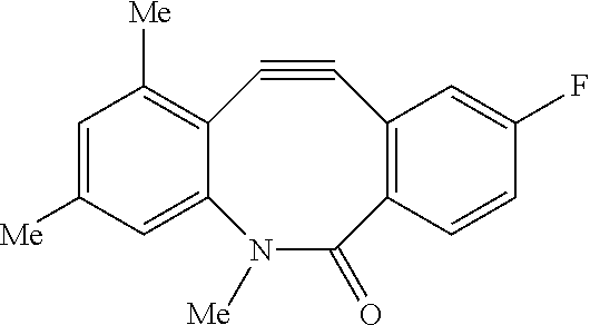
C12=C([Me])C=C([Me])C=C1N([Me])C(=O)C1=C(C#C2)C=C(F)C=C1
